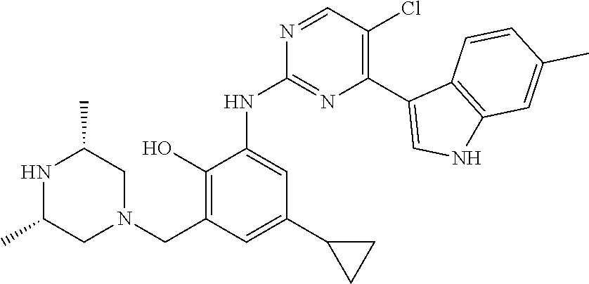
N1C(C)CN(CC2=C(O)C(NC3=NC(C4=CNC5=C4C=CC(C)=C5)=C(Cl)C=N3)=CC(C3CC3)=C2)CC1C
